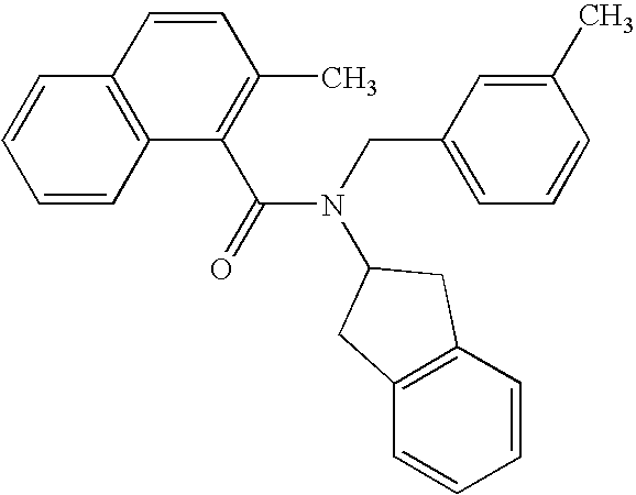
C1=CC2=C(C=C1)C=CC(C)=C2C(=O)N(CC1=CC=CC(C)=C1)C1CC2=C(C1)C=CC=C2
